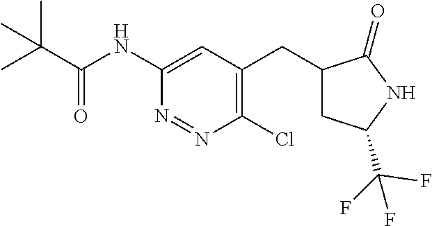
C1(NC(=O)C(C)(C)C)=CC(CC2CC(C(F)(F)F)NC2=O)=C(Cl)N=N1
